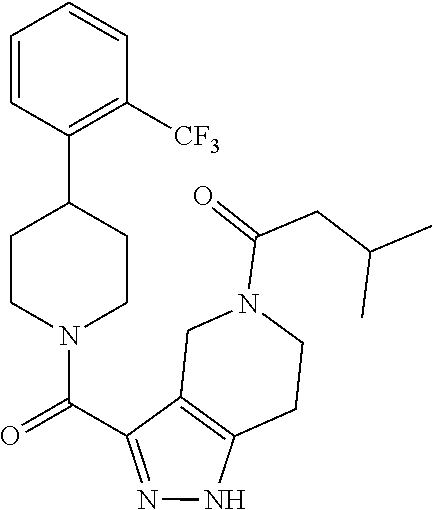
C1CN(C(=O)C2=NNC3=C2CN(C(=O)CC(C)C)CC3)CCC1C1=C([CF3])C=CC=C1
